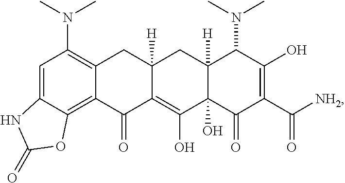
C1=C2C(=C3C(=C1N(C)C)CC1([H])C(=C(O)C4(O)C([H])(C1)C(N(C)C)C(O)=C(C([NH2])=O)C4=O)C3=O)OC(=O)N2
